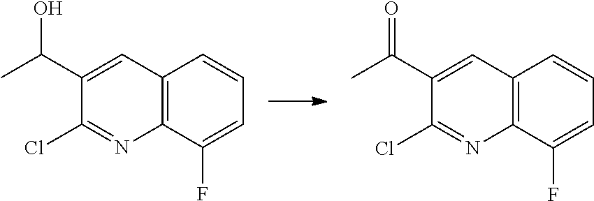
OC(C1=CC2=C(N=C1Cl)C(F)=CC=C2)C.O=C(C1=CC2=C(N=C1Cl)C(F)=CC=C2)C
